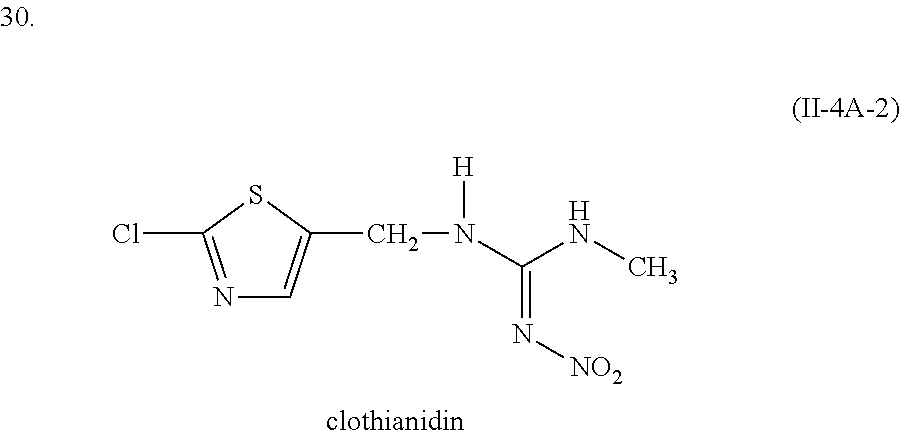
N1=C(Cl)SC(CN([H])C(NC)=N[NO2])=C1
